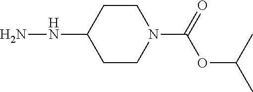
N1(C(=O)OC(C)C)CCC(NN)CC1
